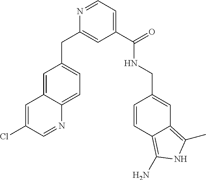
C1=C2C(=CC=C1CC1=CC(C(=O)NCC3=CC4=C(C)NC(N)=C4C=C3)=CC=N1)N=CC(Cl)=C2
